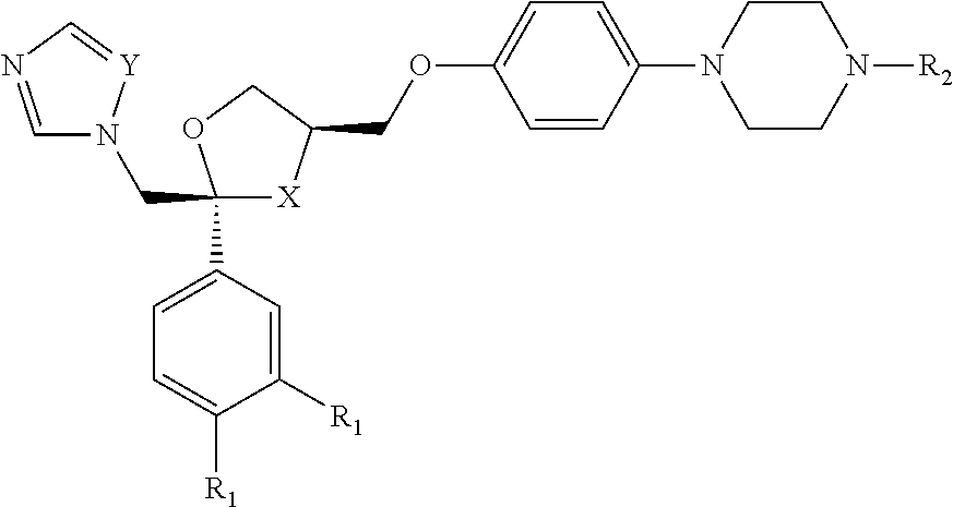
C1=NC=[Y]N1CC1(C2=CC=C([R1])C([R1])=C2)[X]C(COC2=CC=C(N3CCN([R2])CC3)C=C2)CO1
